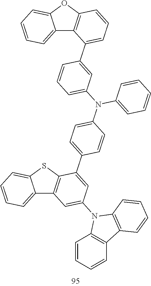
C12=CC=CC=C1SC1=C2C=C(N2C3=C(C=CC=C3)C3=C2C=CC=C3)C=C1C1=CC=C(N(C2=CC=CC=C2)C2=CC=CC(C3=CC=CC4=C3C3=CC=CC=C3O4)=C2)C=C1
